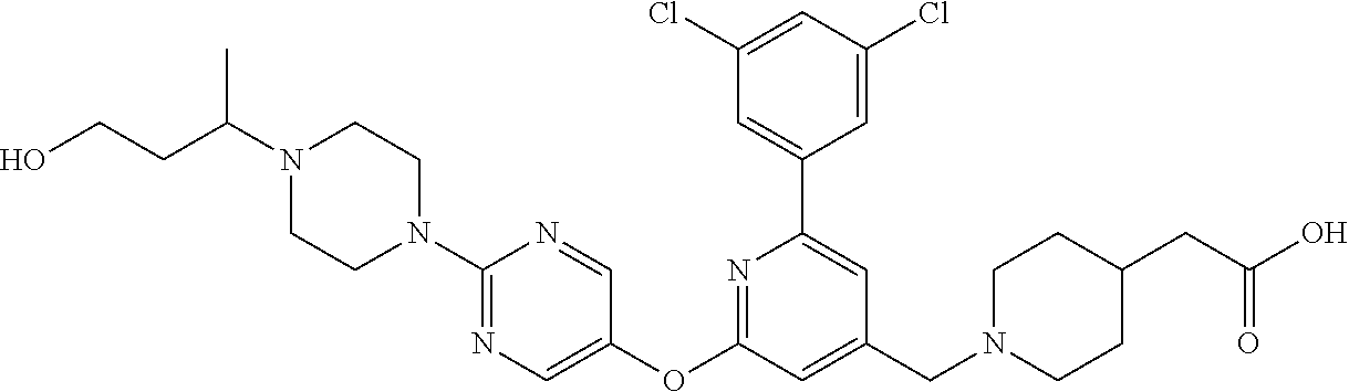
C1(Cl)=CC(Cl)=CC(C2=CC(CN3CCC(CC(O)=O)CC3)=CC(OC3=CN=C(N4CCN(C(CCO)C)CC4)N=C3)=N2)=C1
